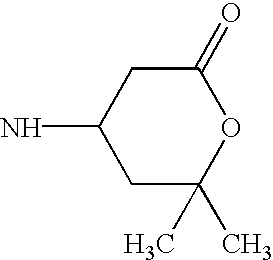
C1C(C)(C)OC(=O)CC1N
